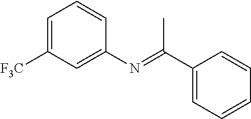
C1=C([F3C])C=C(N=C(C2=CC=CC=C2)C)C=C1
